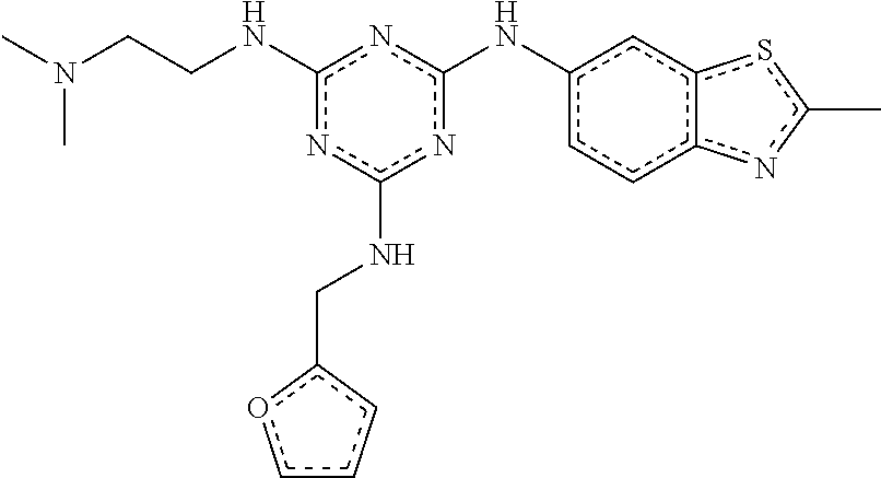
N(CCNc1nc(Nc2ccc3c(c2)sc(C)n3)nc(NCc2occc2)n1)(C)C
